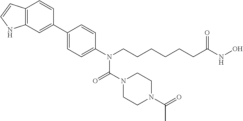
C12=C(C=C(C3=CC=C(N(CCCCCCC(NO)=O)C(N4CCN(C(=O)C)CC4)=O)C=C3)C=C1)NC=C2
